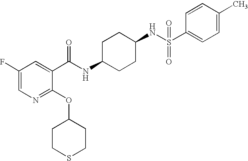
C1(F)=CN=C(OC2CCSCC2)C(C(NC2CCC(NS(C3=CC=C(C)C=C3)(=O)=O)CC2)=O)=C1
